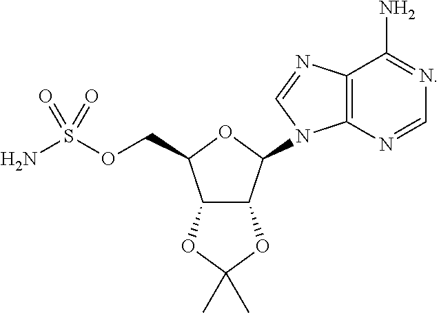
C12=C(N=CN=C1N)N(C1C3C(C(COS(N)(=O)=O)O1)OC(C)(C)O3)C=N2
